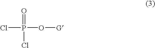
ClP(O[G])(=O)Cl
